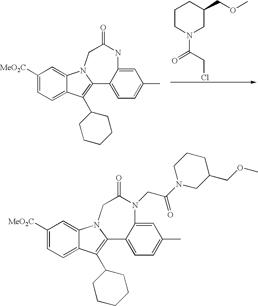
C1([MeO2C])=CC=C2C(=C1)N1C(=C2C2CCCCC2)C2=CC=C(C)C=C2NC(=O)C1.C1CN(C(CCl)=O)CC(COC)C1.C1([MeO2C])=CC=C2C(=C1)N1C(=C2C2CCCCC2)C2=CC=C(C)C=C2N(CC(N2CC(COC)CCC2)=O)C(=O)C1
